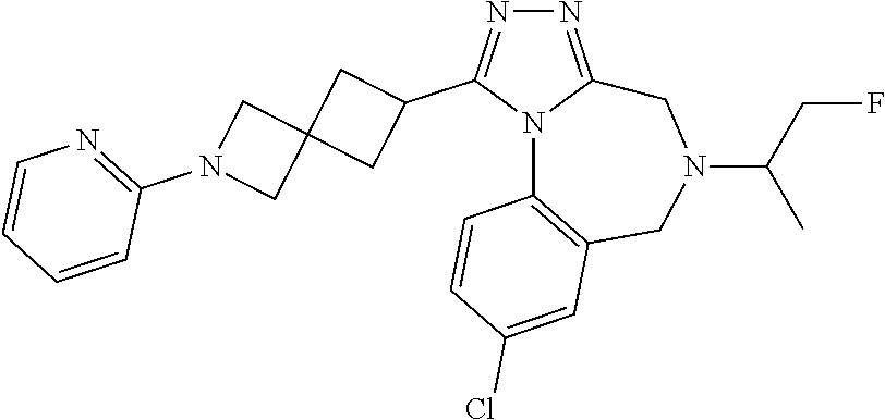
N1=C2N(C(C3CC4(C3)CN(C3=NC=CC=C3)C4)=N1)C1=C(CN(C(CF)C)C2)C=C(Cl)C=C1
